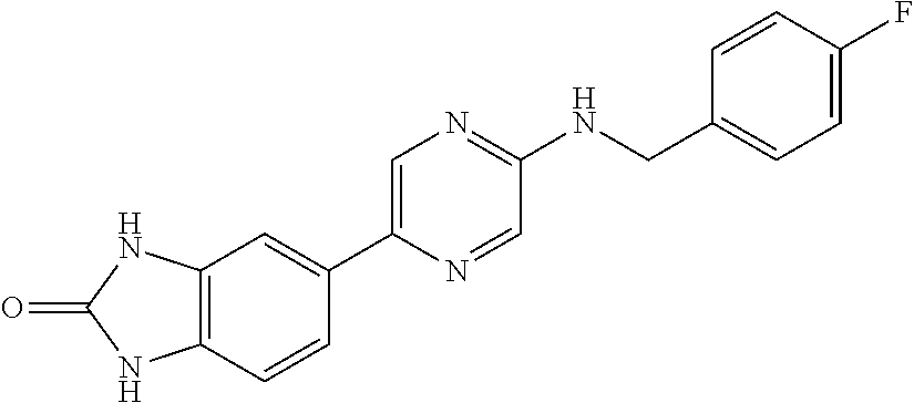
C12=C(C=CC(C3=CN=C(NCC4=CC=C(F)C=C4)C=N3)=C1)NC(=O)N2
